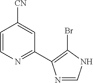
C1=CN=C(C2=C(Br)NC=N2)C=C1[CN]
